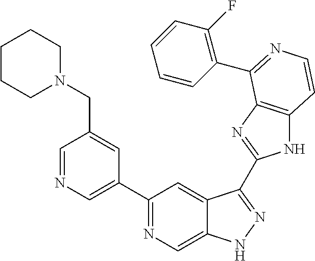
C1=NC=C(C2=NC=C3C(=C2)C(C2=NC4=C(N2)C=CN=C4C2=C(F)C=CC=C2)=NN3)C=C1CN1CCCCC1
